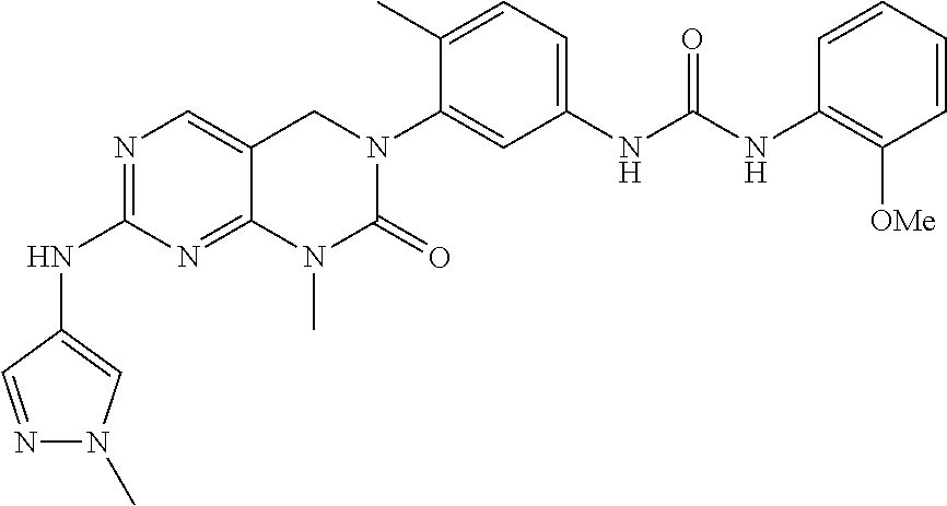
N1=C(NC2=CN(C)N=C2)N=C2C(=C1)CN(C1=CC(NC(NC3=C([OMe])C=CC=C3)=O)=CC=C1C)C(=O)N2C
